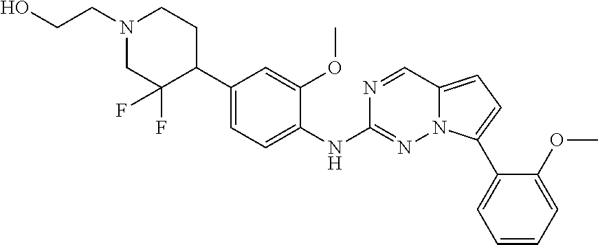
N1(CCO)CC(F)(F)C(C2=CC=C(NC3=NN4C(=CC=C4C4=CC=CC=C4OC)C=N3)C(OC)=C2)CC1
